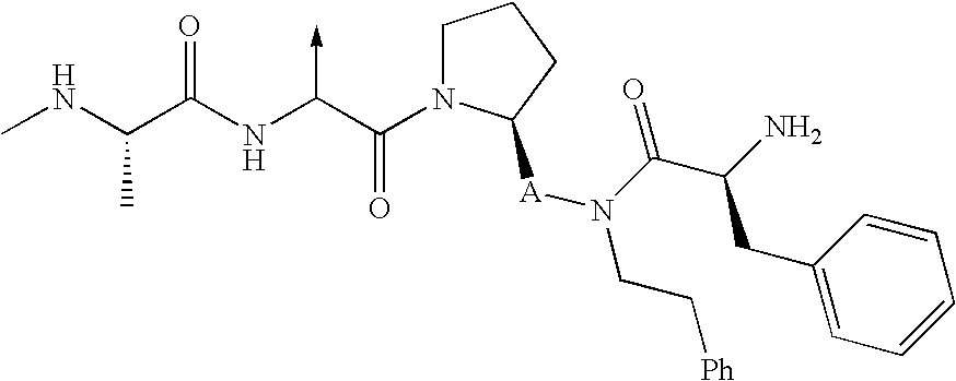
C(NC)(C(NC(C(N1CCCC1[A]N(CC[Ph])C(C(N)CC1=CC=CC=C1)=O)=O)->C)=O)C
